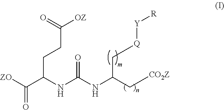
C(C(NC(NC(C[CO2Z])C[Q][Y][R])=O)CCC([OZ])=O)([ZO])=O
